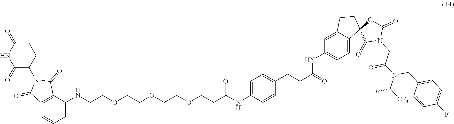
C12=C(C(NCCOCCOCCOCCC(NC3=CC=C(CCC(=O)NC4=CC=C5C(=C4)CCC54C(=O)N(CC(N(C([CF3])C)CC5=CC=C(F)C=C5)=O)C(=O)O4)C=C3)=O)=CC=C1)C(=O)N(C1CCC(=O)NC1=O)C2=O
